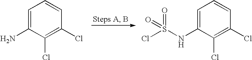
C1=C(N)C(Cl)=C(Cl)C=C1.C1=C(NS(Cl)(=O)=O)C(Cl)=C(Cl)C=C1
